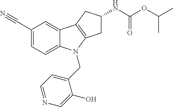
C1(C#N)=CC=C2C(=C1)C1=C(N2CC2=CC=NC=C2O)CC(NC(OC(C)C)=O)C1
